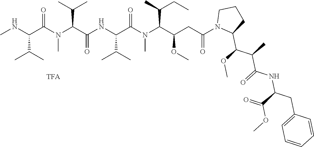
CNC(C(N(C(C(NC(C(N(C(C(CC(N1C(C(C(C(NC(C(OC)=O)CC2=CC=CC=C2)=O)C)OC)CCC1)=O)OC)C(CC)C)C)=O)C(C)C)=O)C(C)C)C)=O)C(C)C
